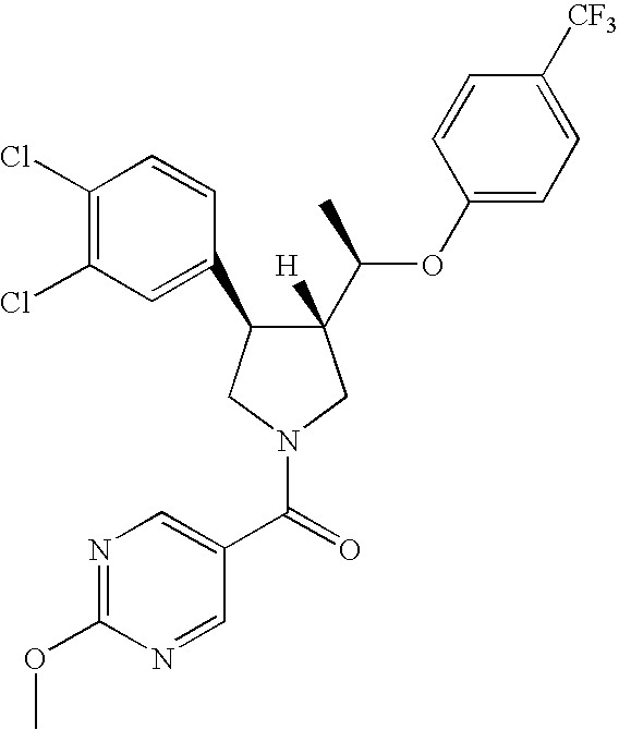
C1(C(OC2=CC=C([CF3])C=C2)C)([H])C(C2=CC(Cl)=C(Cl)C=C2)CN(C(=O)C2=CN=C(OC)N=C2)C1
